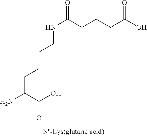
NC(C(O)=O)CCCCNC(=O)CCCC(=O)O
